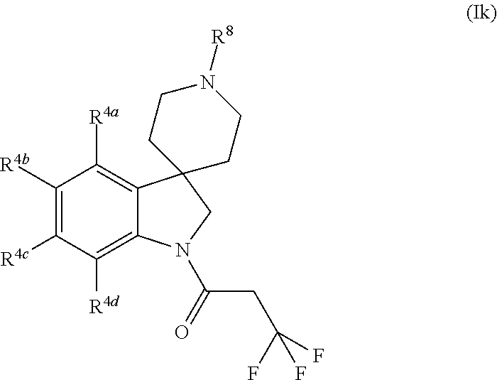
C1([R4d])=C2C(=C([R4a])C([R4b])=C1[R4c])C1(CN2C(CC(F)(F)F)=O)CCN([R8])CC1
